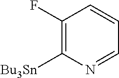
C1(F)=C([Bu3Sn])N=CC=C1
